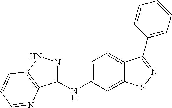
C1(NC2=CC=C3C(=C2)SN=C3C2=CC=CC=C2)=NNC2=C1N=CC=C2
